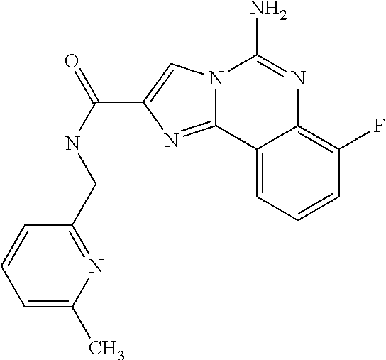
N12C(=NC(C(NCC3=NC(C)=CC=C3)=O)=C1)C1=CC=CC(F)=C1N=C2N
